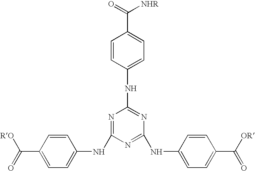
C1(C([RO])=O)=CC=C(NC2=NC(NC3=CC=C(C(=O)[NHR])C=C3)=NC(NC3=CC=C(C([OR])=O)C=C3)=N2)C=C1
